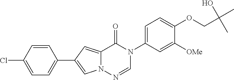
CC(COC1=CC=C(N2C=NN3C(=CC(C4=CC=C(Cl)C=C4)=C3)C2=O)C=C1[OMe])(O)C
